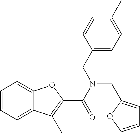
C1(C(=O)N(CC2=CC=CO2)CC2=CC=C(C)C=C2)=C(C)C2=CC=CC=C2O1
